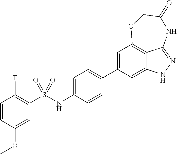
C1=CC(OC)=CC(S(NC2=CC=C(C3=CC4=C5C(=C3)NN=C5NC(=O)CO4)C=C2)(=O)=O)=C1F
